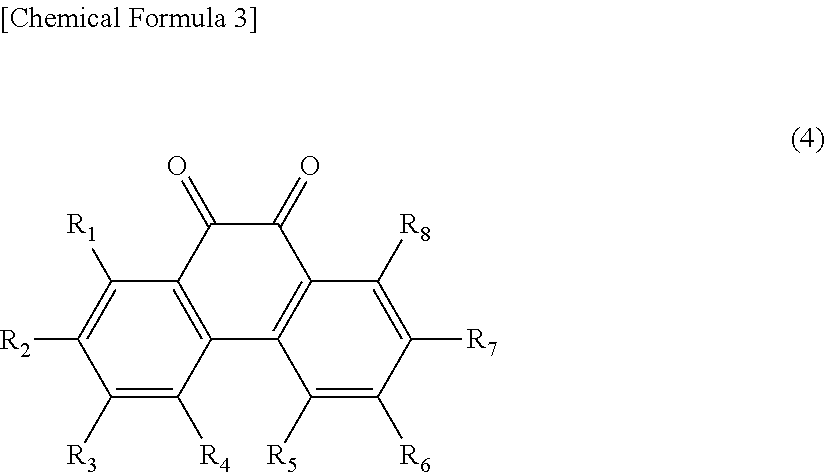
C1([R3])=C([R4])C2=C(C([R1])=C1[R2])C(=O)C(=O)C1=C2C([R5])=C([R6])C([R7])=C1[R8]
